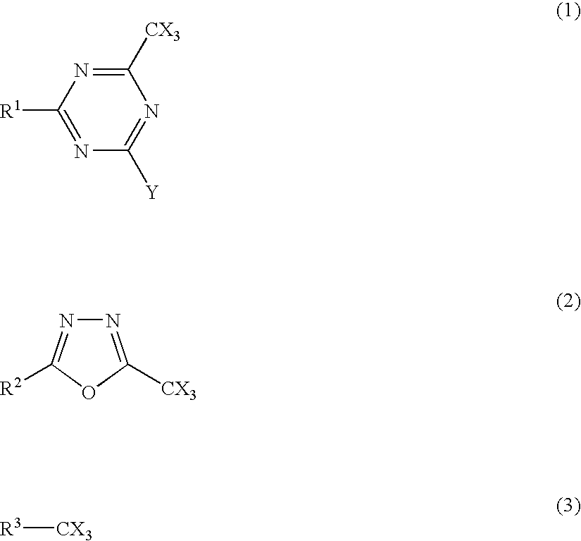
C1([CX3])=NC([R1])=NC([Y])=N1.N1=C([CX3])OC([R2])=N1.[R3][CX3]
